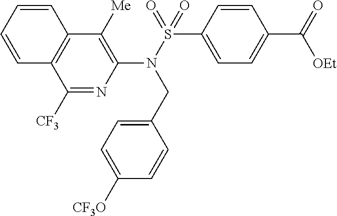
C1([CF3])=NC(N(S(=O)(C2=CC=C(C(=O)[OEt])C=C2)=O)CC2=CC=C([CF3O])C=C2)=C([Me])C2=C1C=CC=C2
